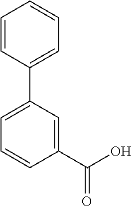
C1(C(O)=O)=CC(C2=CC=CC=C2)=CC=C1
